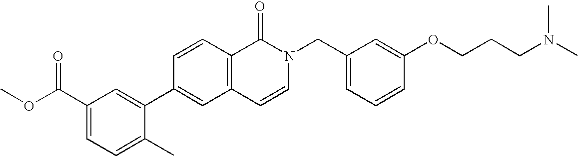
C1(C(OC)=O)=CC=C(C)C(C2=CC3=C(C=C2)C(=O)N(CC2=CC=CC(OCCCN(C)C)=C2)C=C3)=C1
